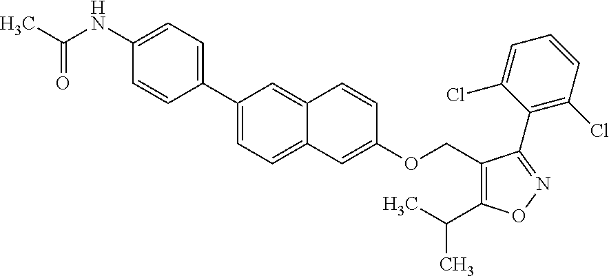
C1(C2=CC=C3C(=C2)C=CC(OCC2=C(C(C)C)ON=C2C2=C(Cl)C=CC=C2Cl)=C3)=CC=C(NC(C)=O)C=C1
